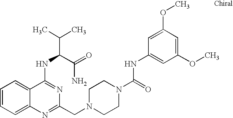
C1=CC=C2C(=C1)C(NC(C(=O)N)C(C)C)=NC(CN1CCN(C(=O)NC3=CC(OC)=CC(OC)=C3)CC1)=N2
